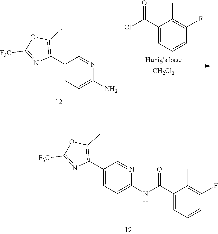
C1(C2=C(C)OC([F3C])=N2)=CC=C(N)N=C1.[CH2Cl2].C1(C(Cl)=O)=CC=CC(F)=C1C.C1(C2=C(C)OC([F3C])=N2)=CC=C(NC(C2=CC=CC(F)=C2C)=O)N=C1
